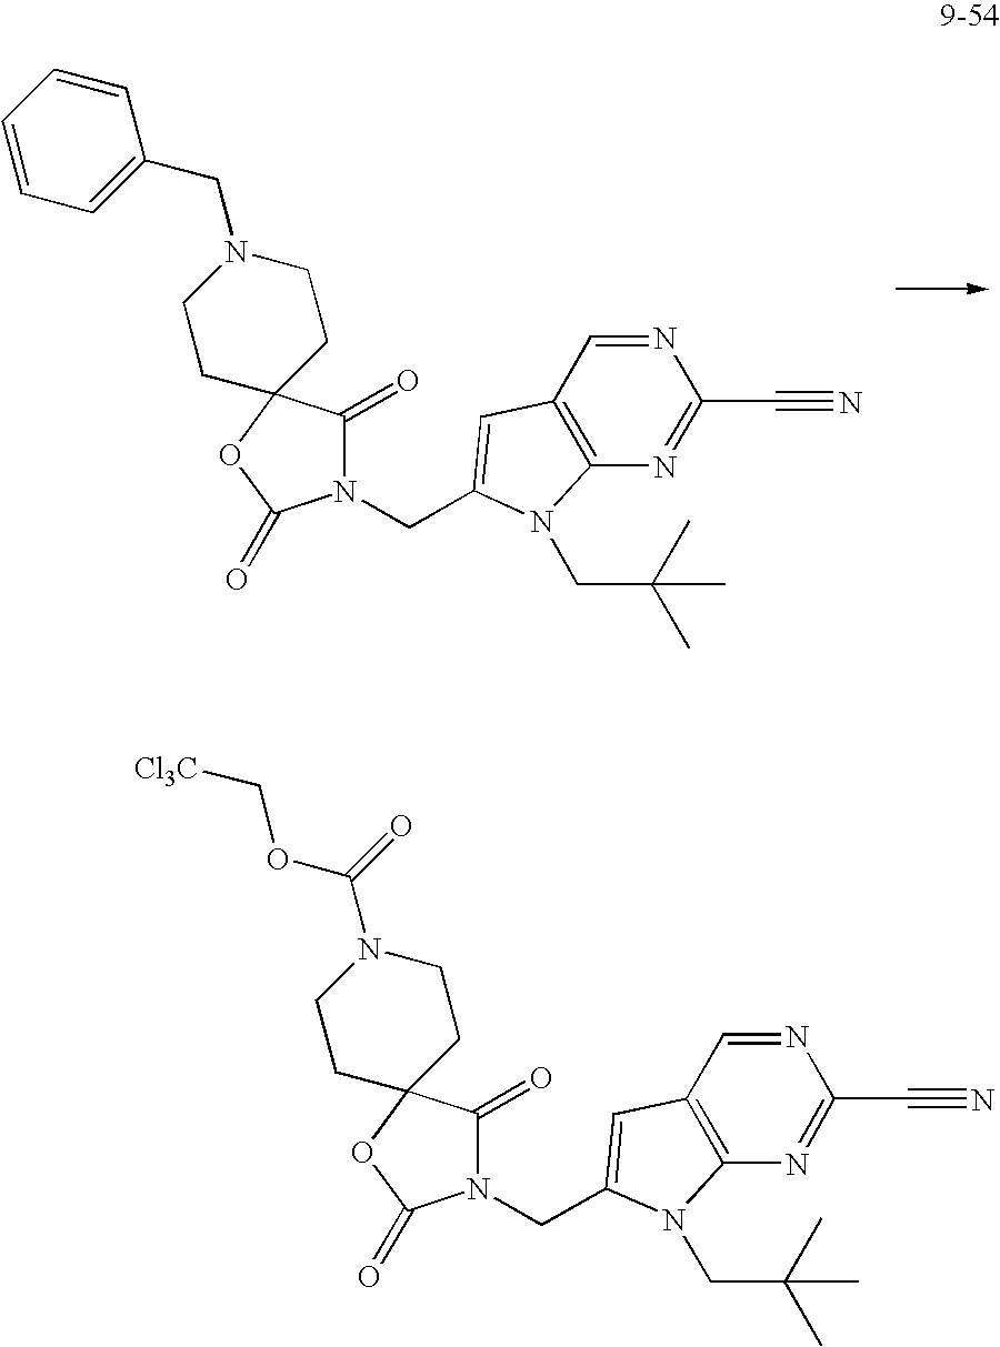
N1=CC2=C(N=C1C#N)N(CC(C)(C)C)C(CN1C(=O)C3(OC1=O)CCN(CC1=CC=CC=C1)CC3)=C2.N1=CC2=C(N=C1C#N)N(CC(C)(C)C)C(CN1C(=O)C3(OC1=O)CCN(C(OC[Cl3C])=O)CC3)=C2
